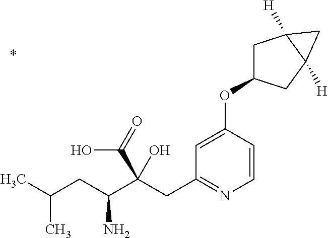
C1=CC(OC2CC3([H])C([H])(C2)C3)=CC(CC(C(CC(C)C)N)(C(=O)O)O)=N1
